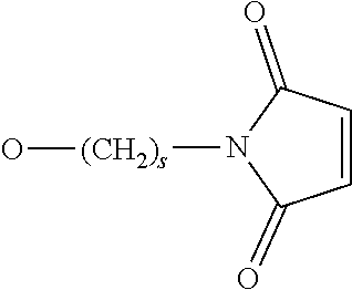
[(CH2)s](N1C(=O)C=CC1=O)O
